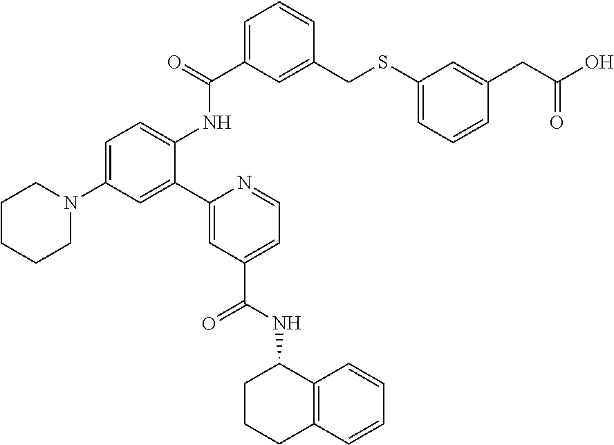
C1(C2=CC(N3CCCCC3)=CC=C2NC(C2=CC=CC(CSC3=CC=CC(CC(O)=O)=C3)=C2)=O)=CC(C(NC2CCCC3=C2C=CC=C3)=O)=CC=N1
